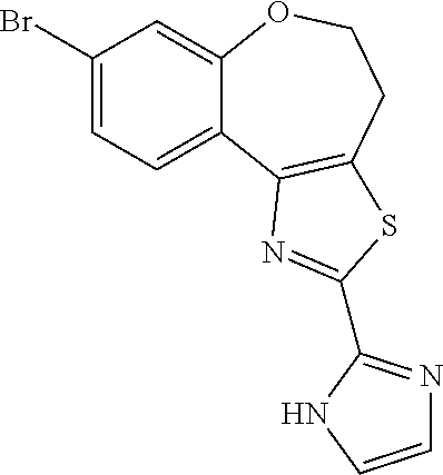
C1(Br)=CC=C2C(=C1)OCCC1=C2N=C(C2=NC=CN2)S1
